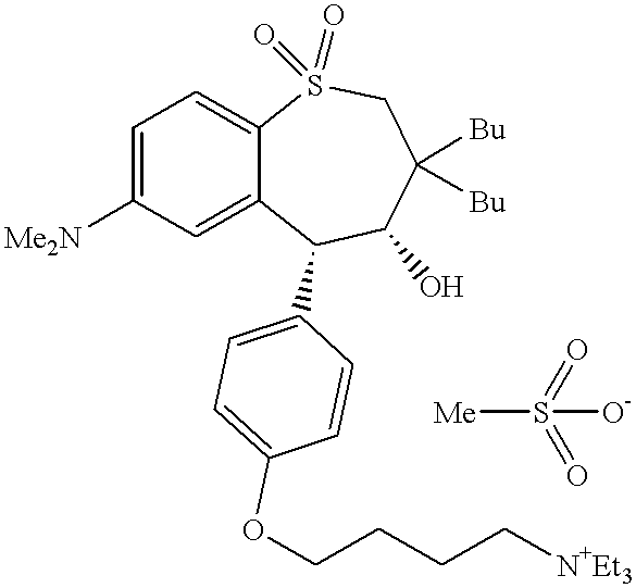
C1=C([Me2N])C=C2C(=C1)S(=O)(=O)CC([Bu])([Bu])C(O)C2C1=CC=C(OCCCC[N+Et3])C=C1.S([Me])(=O)(=O)[O-]
